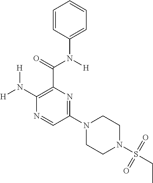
C1(N([H])[H])=C(C(=O)N([H])C2=CC=CC=C2)N=C(N2CCN(S(CC)(=O)=O)CC2)C=N1
